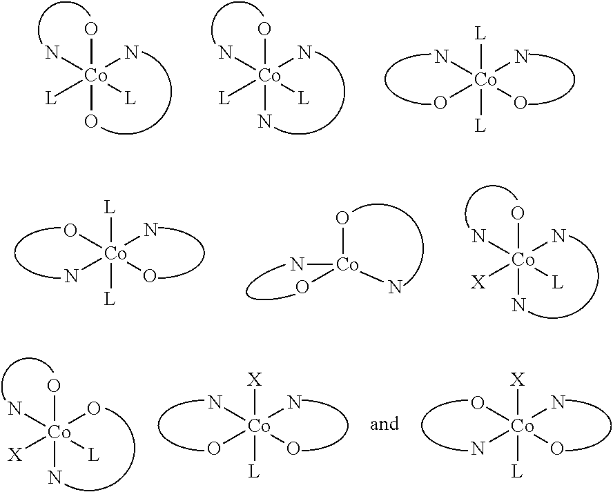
O[Co](O)([L])([L])(N)N.O[Co](N)([L])([L])(N)N.[L][Co]([L])(O)(O)(N)N.[L][Co]([L])(N)(O)(N)O.O[Co](N)(N)O.O[Co](N)([X])([L])(N)N.O[Co](N)([X])([L])(O)N.[X][Co]([L])(O)(O)(N)N.[X][Co]([L])(N)(O)(N)O
